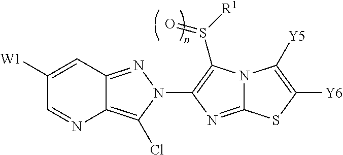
C12=C(Cl)N(C3=C(S([R1])=O)N4C(=N3)SC([Y6])=C4[Y5])N=C1C=C([W1])C=N2
